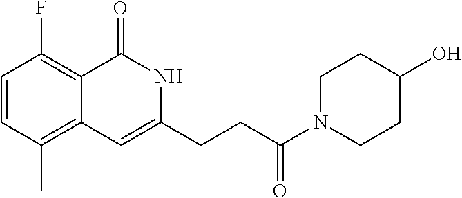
C1=CC(C)=C2C(=C1F)C(=O)NC(CCC(N1CCC(O)CC1)=O)=C2
